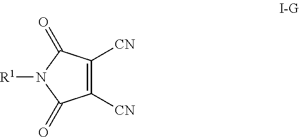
C1([CN])=C([CN])C(=O)N([R1])C1=O
